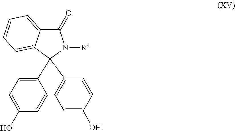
C1(=O)C2=CC=CC=C2C(C2=CC=C([OH])C=C2)(C2=CC=C(O)C=C2)N1[R4]
